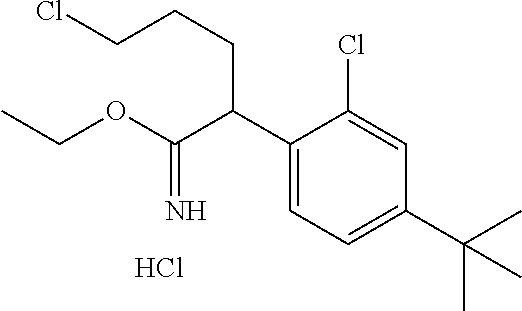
C1(C(C(OCC)=N)CCCCl)=CC=C(C(C)(C)C)C=C1Cl.Cl
